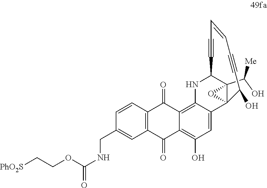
C12(C(O)[Me])C3(C4=CC(O)=C5C(=O)C6=C(C(=O)C5=C4NC1C#CC=CC#CC3O)C=CC(CNC(=O)OCC[PhO2S])=C6)O2
